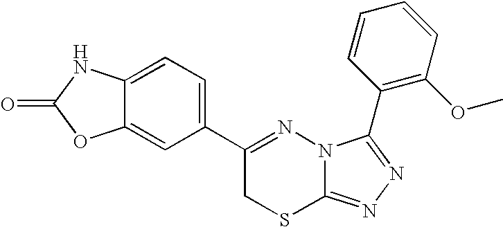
C12=CC(C3=NN4C(=NN=C4C4=C(OC)C=CC=C4)SC3)=CC=C1NC(=O)O2
